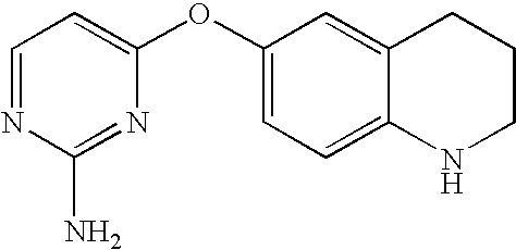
C1=NC(N)=NC(OC2=CC=C3C(=C2)CCCN3)=C1
